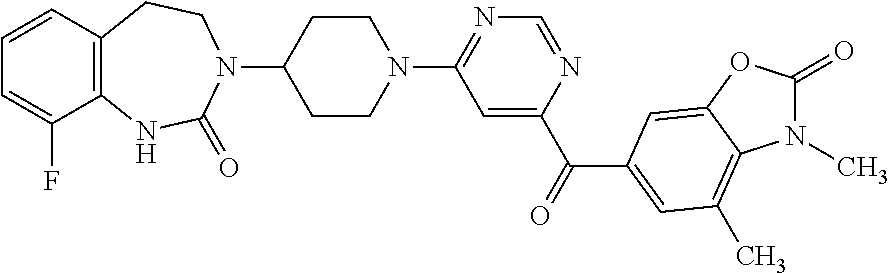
N1(C)C2=C(C)C=C(C(C3=CC(N4CCC(N5C(=O)NC6=C(CC5)C=CC=C6F)CC4)=NC=N3)=O)C=C2OC1=O
